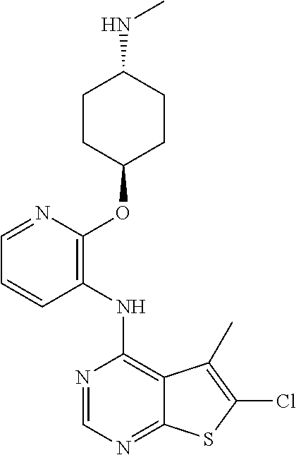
N1=CN=C2C(=C1NC1=C(OC3CCC(NC)CC3)N=CC=C1)C(C)=C(Cl)S2
